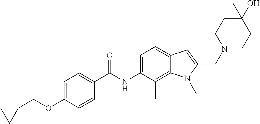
C1=C(OCC2CC2)C=CC(C(NC2=CC=C3C(=C2C)N(C)C(CN2CCC(O)(C)CC2)=C3)=O)=C1
